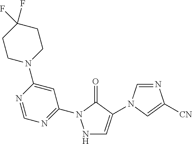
N1C=C(N2C=NC([CN])=C2)C(=O)N1C1=NC=NC(N2CCC(F)(F)CC2)=C1
